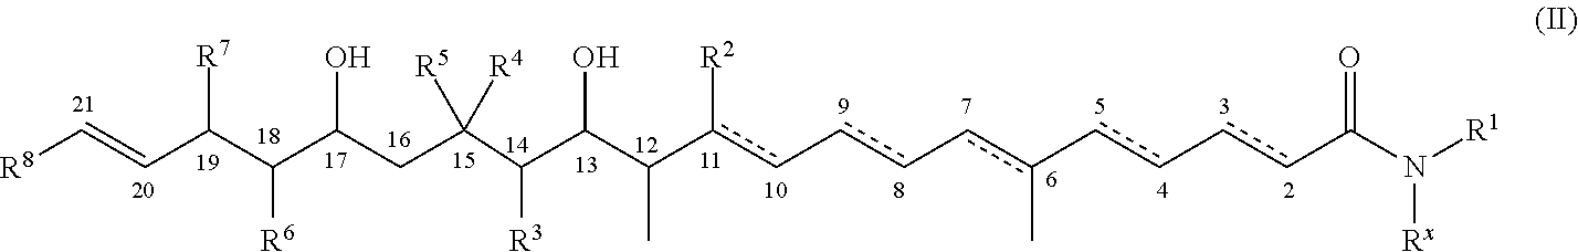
C(C(C(C=C[R8])[R7])[R6])(O)CC(C(C(C(c(c-cc-cc(-cc-ccC(N([R1])[Rx])=O)C)[R2])C)O)[R3])([R5])[R4]
